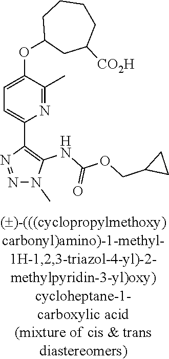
N1=C(C)C(OC2CC([CO2H])CCCC2)=CC=C1C1=C(NC(OCC2CC2)=O)N(C)N=N1
